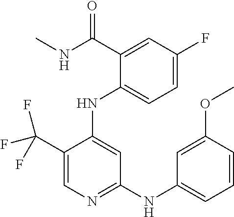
C1(C(F)(F)F)=CN=C(NC2=CC=CC(OC)=C2)C=C1NC1=CC=C(F)C=C1C(NC)=O
